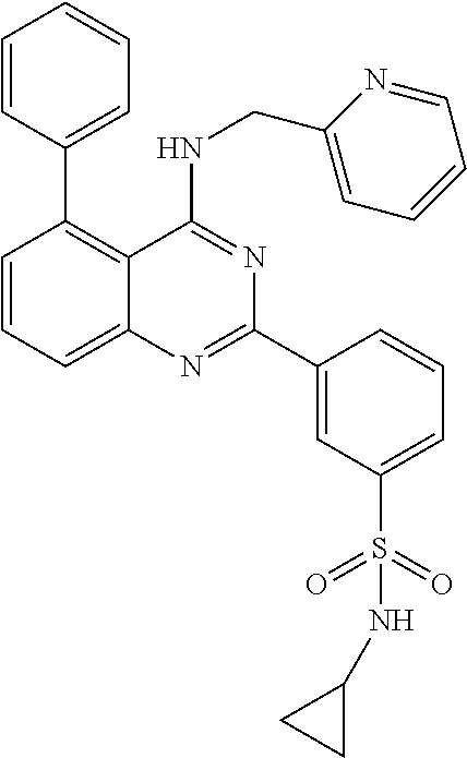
C1=CC=C2C(=C1C1=CC=CC=C1)C(NCC1=CC=CC=N1)=NC(C1=CC(S(=O)(=O)NC3CC3)=CC=C1)=N2
